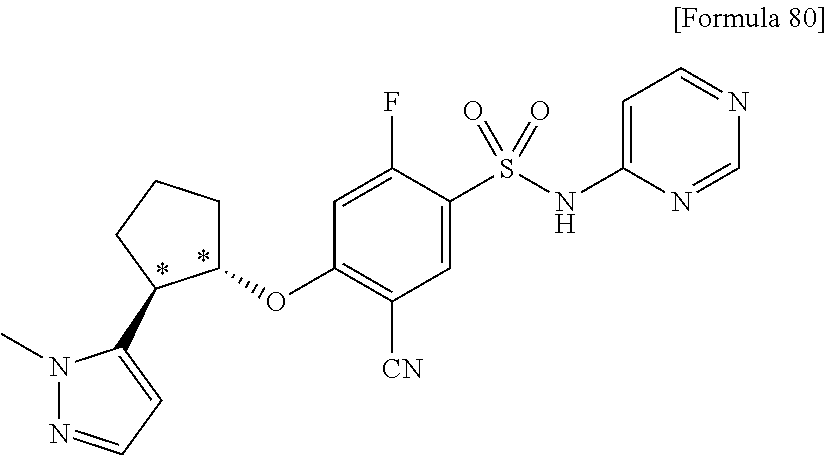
O(C1=C([CN])C=C(S(NC2=CC=NC=N2)(=O)=O)C(F)=C1)C1CCCC1C1=CC=NN1C
